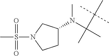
C(C)(C)(N(C)C1CCN(S(C)(=O)=O)C1)C(C)(C)C
